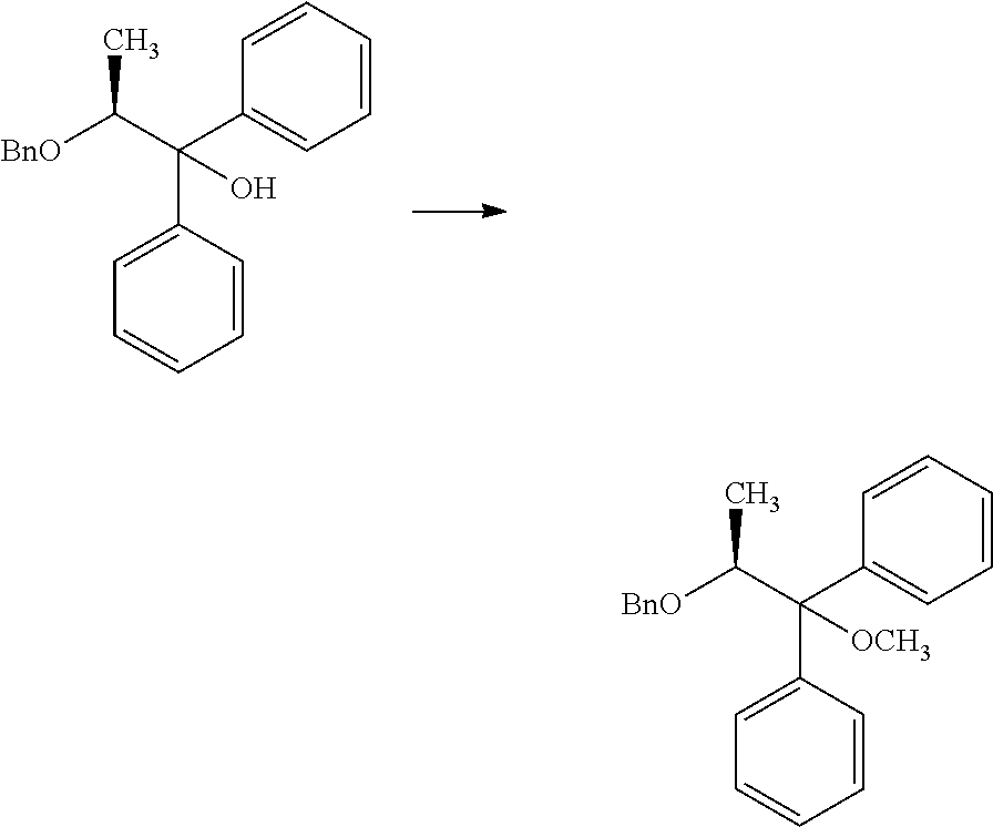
C1=C(C(C2=CC=CC=C2)(C([BnO])C)O)C=CC=C1.C1=C(C(C2=CC=CC=C2)(C([BnO])C)[OCH3])C=CC=C1
